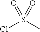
ClS(=O)(C)=O
